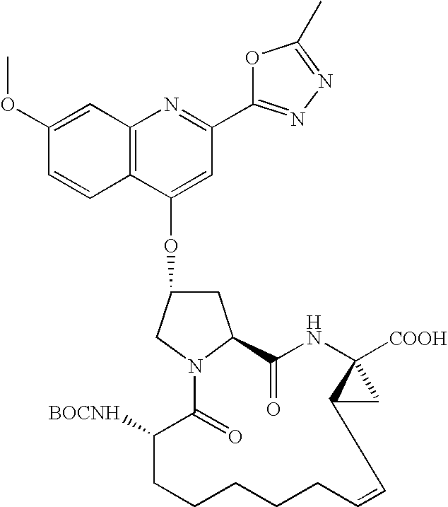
C1(OC)=CC2=C(C=C1)C(OC1CC3N(C1)C(=O)C([BOCNH])CCCCCC=CC1C([COOH])(NC3=O)C1)=CC(C1=NN=C(C)O1)=N2
